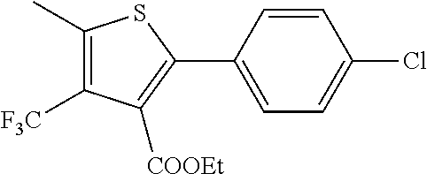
C1(C)=C([F3C])C([COOEt])=C(C2=CC=C(Cl)C=C2)S1
